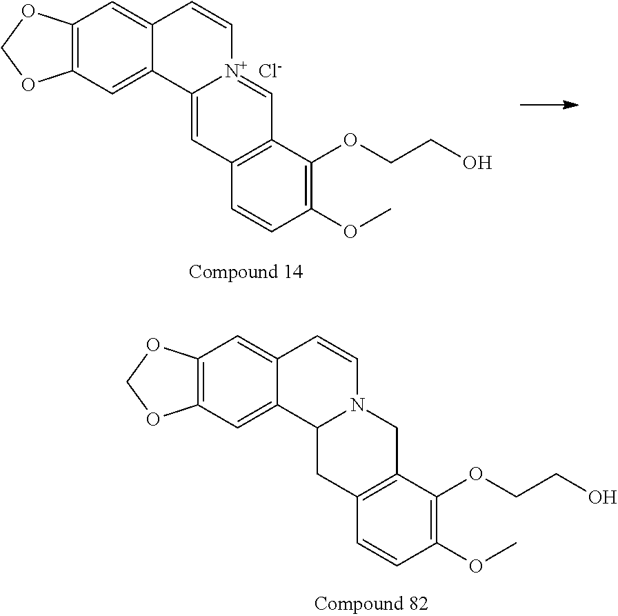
C12=C(C=C3C(=C1)C=C[N+]1=CC4=C(C=C31)C=CC(OC)=C4OCCO)OCO2.[Cl-].C12=C(C=C3C(=C1)C=CN1C3CC3=C(C1)C(OCCO)=C(OC)C=C3)OCO2
